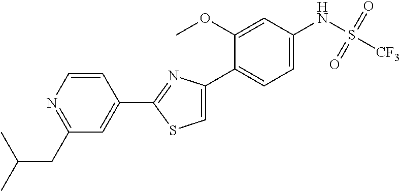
C1(C2=NC(C3=CC=C(NS([CF3])(=O)=O)C=C3OC)=CS2)=CC(CC(C)C)=NC=C1
